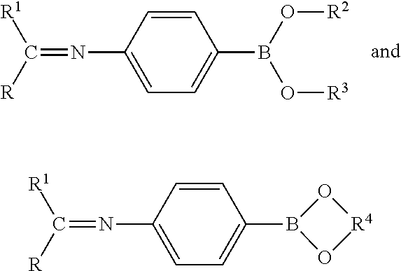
C1=CC(N=C([R1])[R])=CC=C1B(O[R2])O[R3].C1=CC(N=C([R1])[R])=CC=C1B1O[R4]O1
